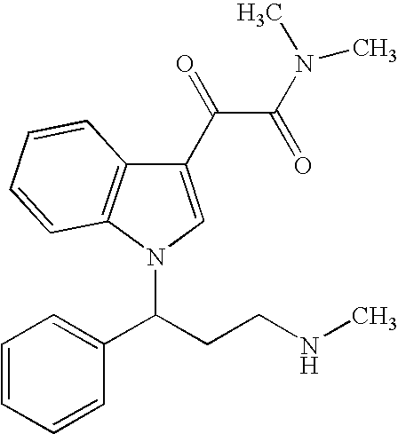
C1=CC=CC(C(CCNC)N2C3=C(C(C(C(N(C)C)=O)=O)=C2)C=CC=C3)=C1
